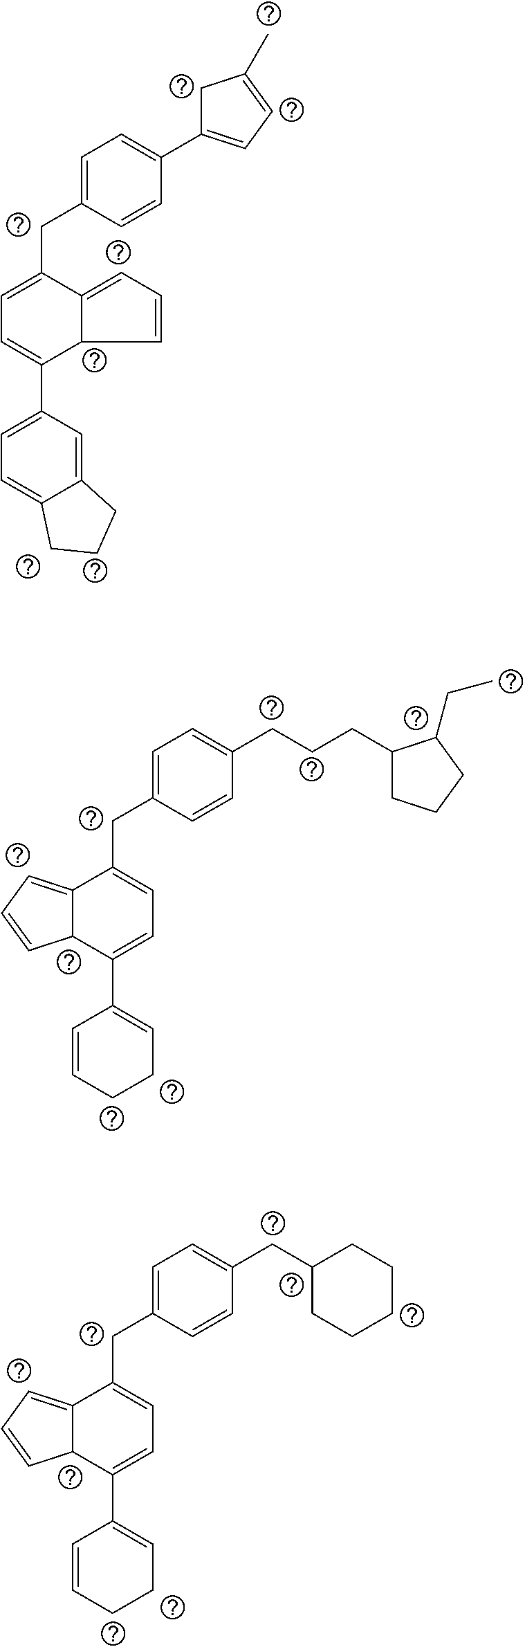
C(C1CCCCC1)C1=CC=C(CC2=CC=C(C3=CCCC=C3)C3C2=CC=C3)C=C1.C1=CC(CC2=CC=C(C3=CC=C4C(=C3)CCC4)C3C2=CC=C3)=CC=C1C1=CC=C(C)C1.C(CCC1CCCC1CC)C1=CC=C(CC2=CC=C(C3=CCCC=C3)C3C2=CC=C3)C=C1
